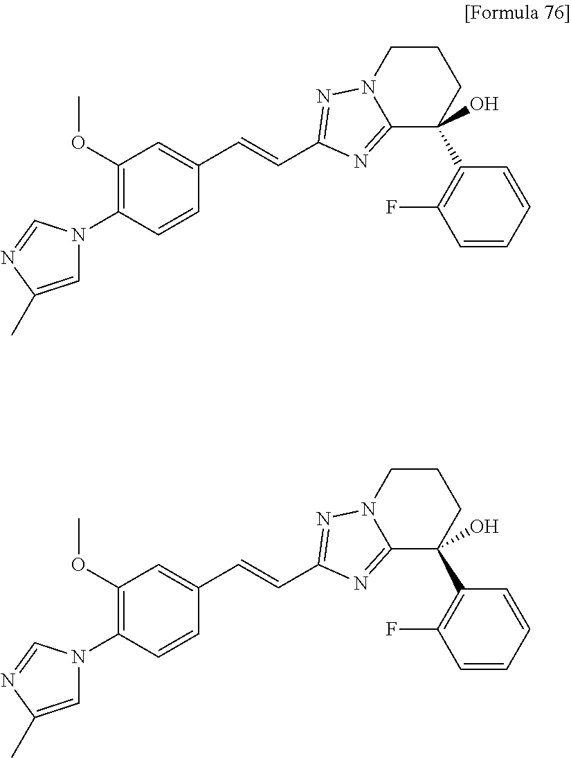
C1=C(C)N=CN1C1=C(OC)C=C(C=CC2=NN3C(=N2)C(C2=C(F)C=CC=C2)(O)CCC3)C=C1.C1=C(C)N=CN1C1=C(OC)C=C(C=CC2=NN3C(=N2)C(C2=C(F)C=CC=C2)(O)CCC3)C=C1
